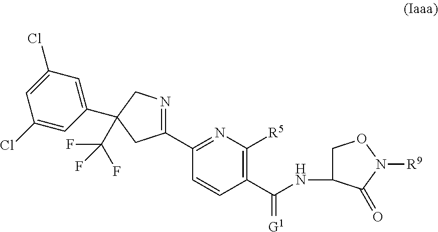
C1(C2=NC([R5])=C(C(=[G1])NC3CON([R9])C3=O)C=C2)=NCC(C2=CC(Cl)=CC(Cl)=C2)(C(F)(F)F)C1
